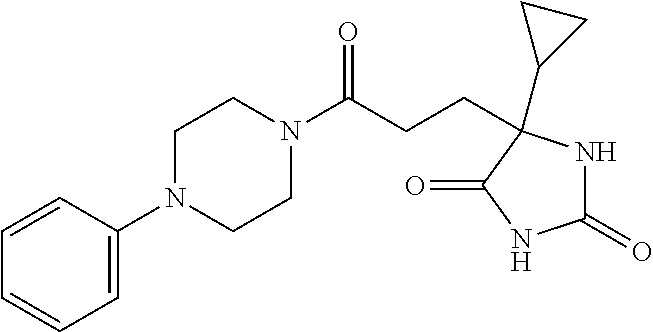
C1(=O)NC(CCC(N2CCN(C3=CC=CC=C3)CC2)=O)(C2CC2)C(=O)N1
